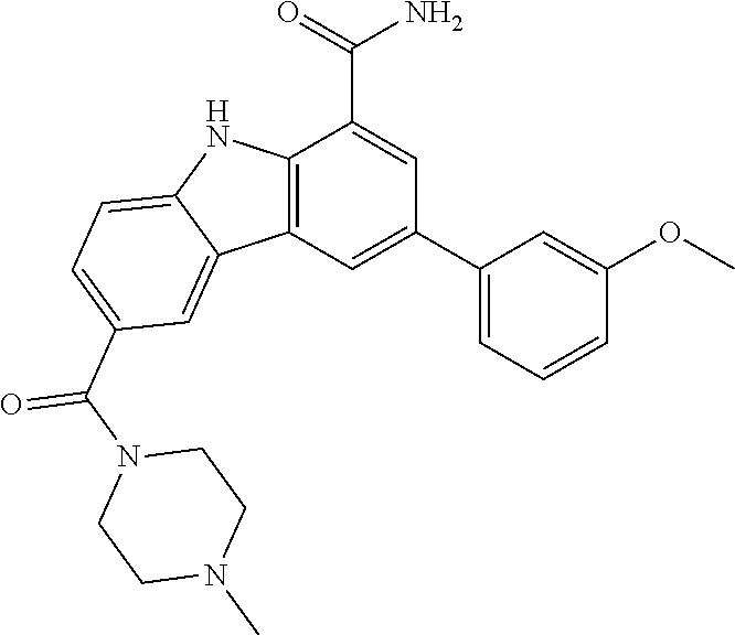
C1(C2=CC3=C(C(C(=O)N)=C2)NC2=CC=C(C(N4CCN(C)CC4)=O)C=C32)=CC=CC(OC)=C1
